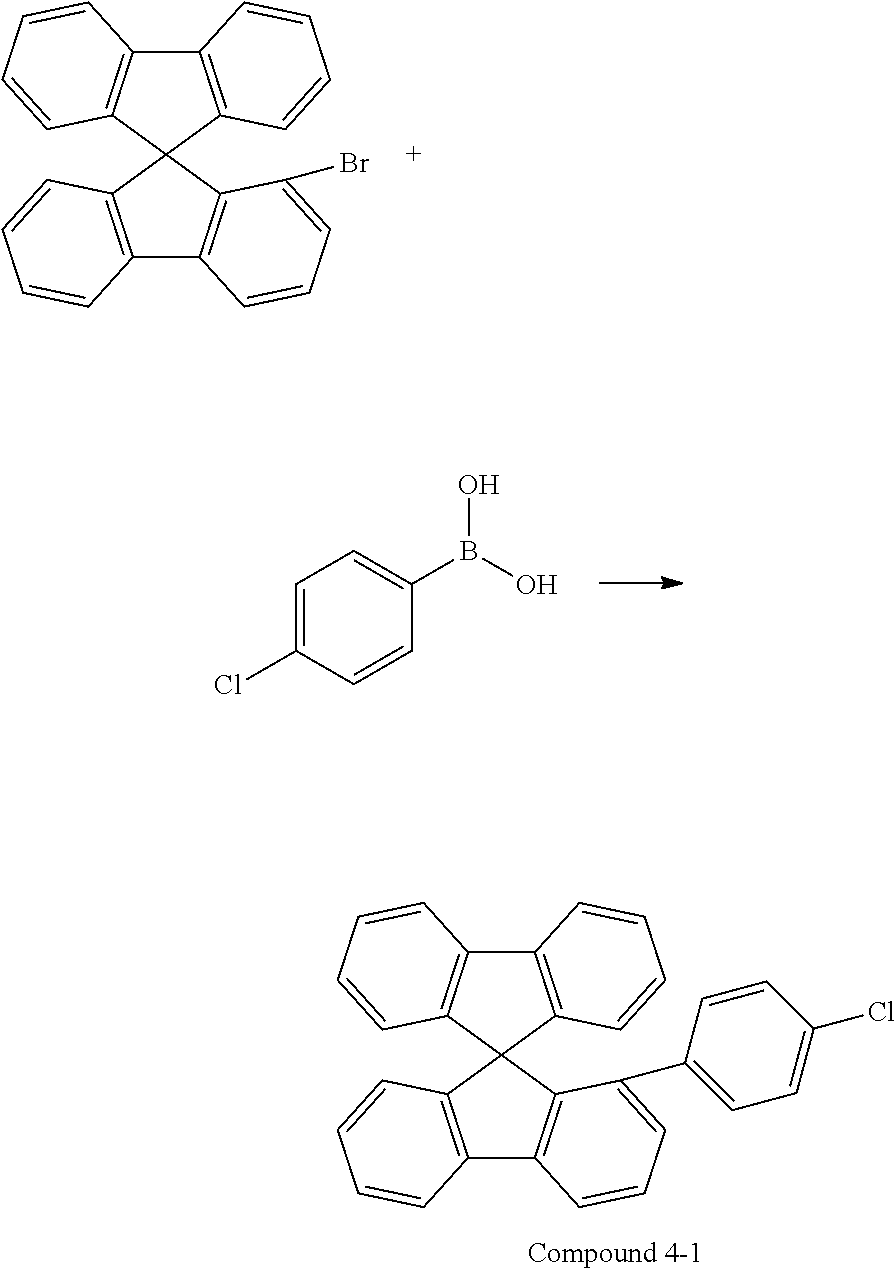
C12=C(C=CC=C1)C1(C3=C2C=CC=C3Br)C2=C(C3=C1C=CC=C3)C=CC=C2.C12=C(C=CC=C1)C1(C3=C2C=CC=C3C2=CC=C(Cl)C=C2)C2=C(C3=C1C=CC=C3)C=CC=C2.C1=C(Cl)C=CC(B(O)O)=C1
